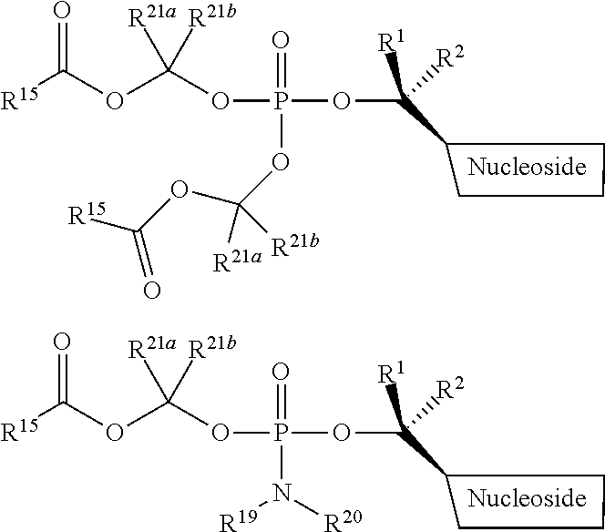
O(P(=O)(OC(OC([R15])=O)([R21a])[R21b])OC(OC([R15])=O)([R21a])[R21b])C([R1])([R2])C1CCC1.O(P(=O)(OC(OC([R15])=O)([R21a])[R21b])N([R20])[R19])C([R1])([R2])C1CCC1
